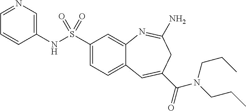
N1=CC=CC(NS(C2=CC=C3C(=C2)N=C(N)CC(C(=O)N(CCC)CCC)=C3)(=O)=O)=C1
